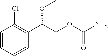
C1=CC=CC(C(COC(N)=O)OC)=C1Cl
